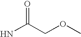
NC(COC)=O
